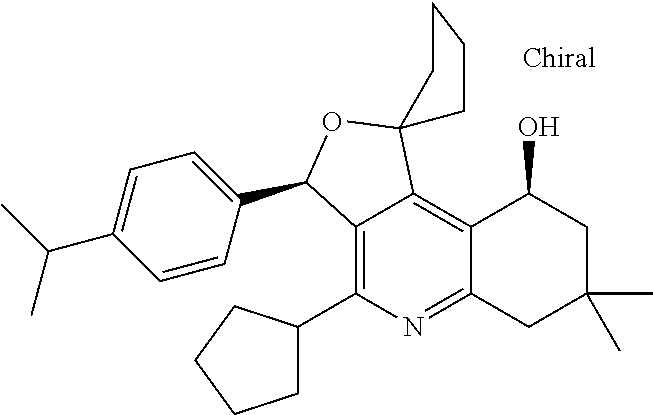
C1=CC(C2C3=C(C4CCCC4)N=C4C(=C3C3(O2)CCCC3)C(O)CC(C)(C)C4)=CC=C1C(C)C
